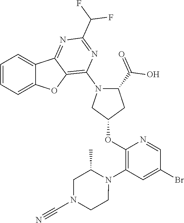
C1=CC=C2C(=C1)C1=NC(C(F)F)=NC(N3C(C(=O)O)CC(OC4=C(N5C(C)CN(C#N)CC5)C=C(Br)C=N4)C3)=C1O2
